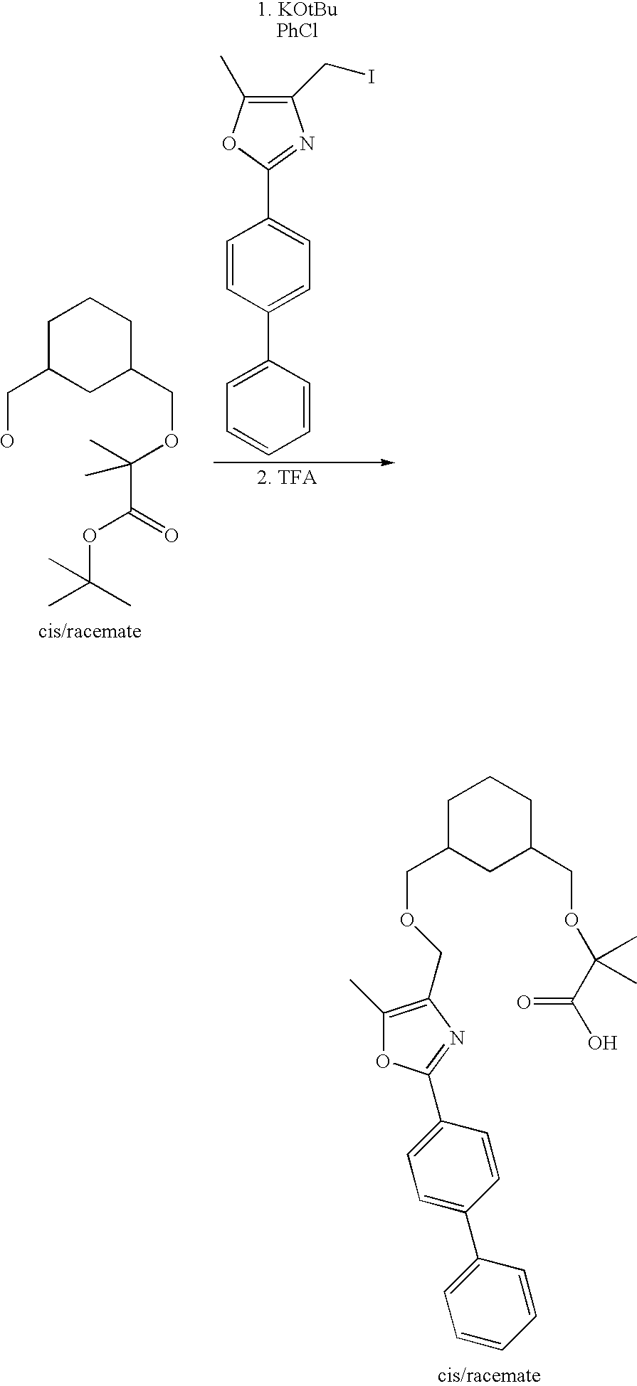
C1(CI)=C(C)OC(C2=CC=C(C3=CC=CC=C3)C=C2)=N1.C1C(CO)CC(COC(C(=O)OC(C)(C)C)(C)C)CC1.C1C(COCC2=C(C)OC(C3=CC=C(C4=CC=CC=C4)C=C3)=N2)CC(COC(C(=O)O)(C)C)CC1
